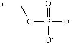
O=P([O-])(OC*)[O-]
